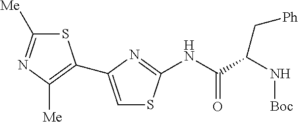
S1C([Me])=NC([Me])=C1C1=CSC(NC(C(C[Ph])N[Boc])=O)=N1
